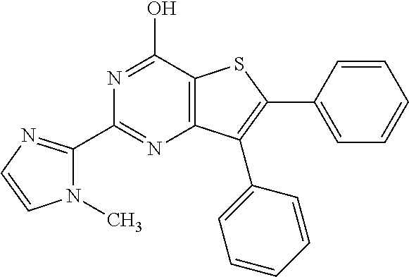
C1(C2=NC3=C(C(O)=N2)SC(C2=CC=CC=C2)=C3C2=CC=CC=C2)=NC=CN1C
